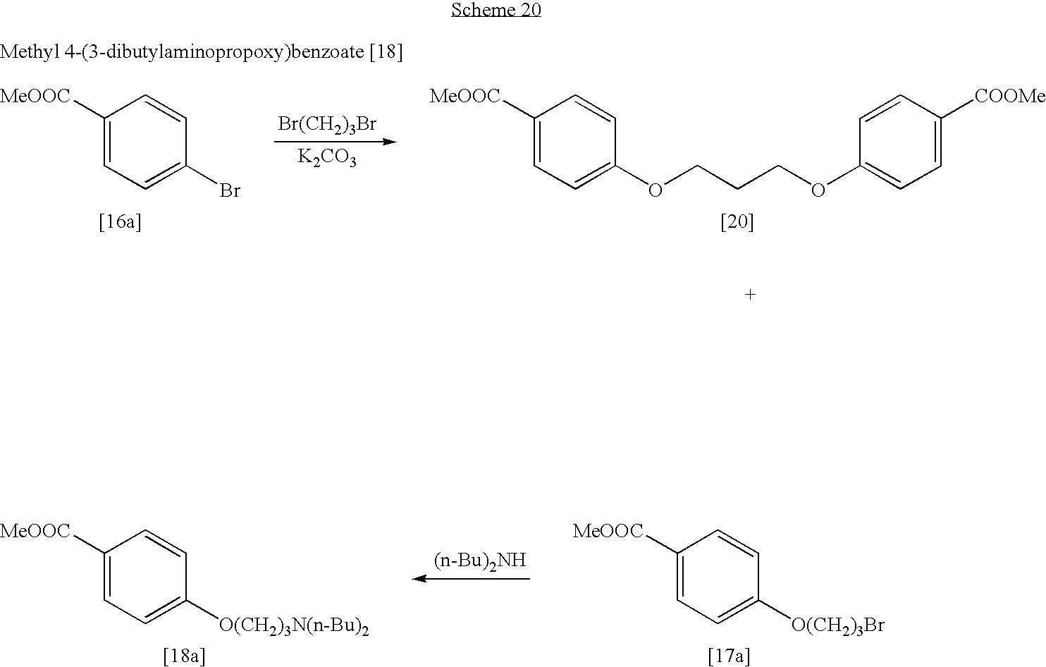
[(n-Bu)2NH].C1([MeOOC])=CC=C([O(CH2)3Br])C=C1.C1([MeOOC])=CC=C([O(CH2)3N(n-Bu)2])C=C1.C1([MeOOC])=CC=C(Br)C=C1.[Br(CH2)3Br].[K2CO3].C1([MeOOC])=CC=C(OCCCOC2=CC=C([COOMe])C=C2)C=C1
